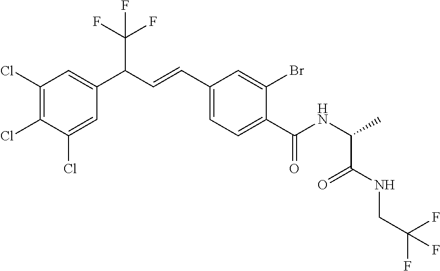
C1(Cl)=C(Cl)C(Cl)=CC(C(C=CC2=CC=C(C(NC(C(=O)NCC(F)(F)F)C)=O)C(Br)=C2)C(F)(F)F)=C1
